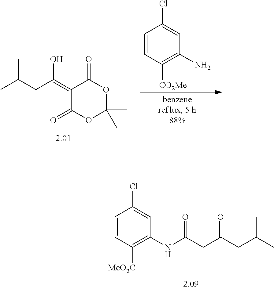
C1(=C(CC(C)C)O)C(=O)OC(C)(C)OC1=O.C1=CC([CO2Me])=C(N)C=C1Cl.C(CC(CC(C)C)=O)(=O)NC1=C([MeO2C])C=CC(Cl)=C1
